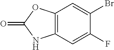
BrC1=CC2=C(C=C1F)NC(=O)O2
